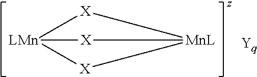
[LMn]12[X][MnL]([X]1)C[X]2
